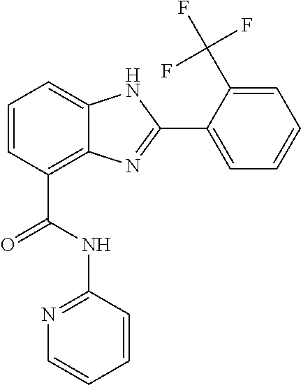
C1=CC(C(NC2=NC=CC=C2)=O)=C2C(=C1)NC(C1=CC=CC=C1C(F)(F)F)=N2
